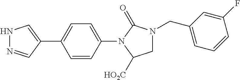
C1(N2C([HO2C])CN(CC3=CC=CC(F)=C3)C2=O)=CC=C(C2=CNN=C2)C=C1
